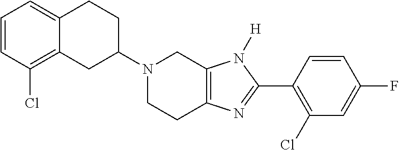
C12=CC=CC(Cl)=C1CC(N1CCC3=C(C1)N([H])C(C1=C(Cl)C=C(F)C=C1)=N3)CC2
